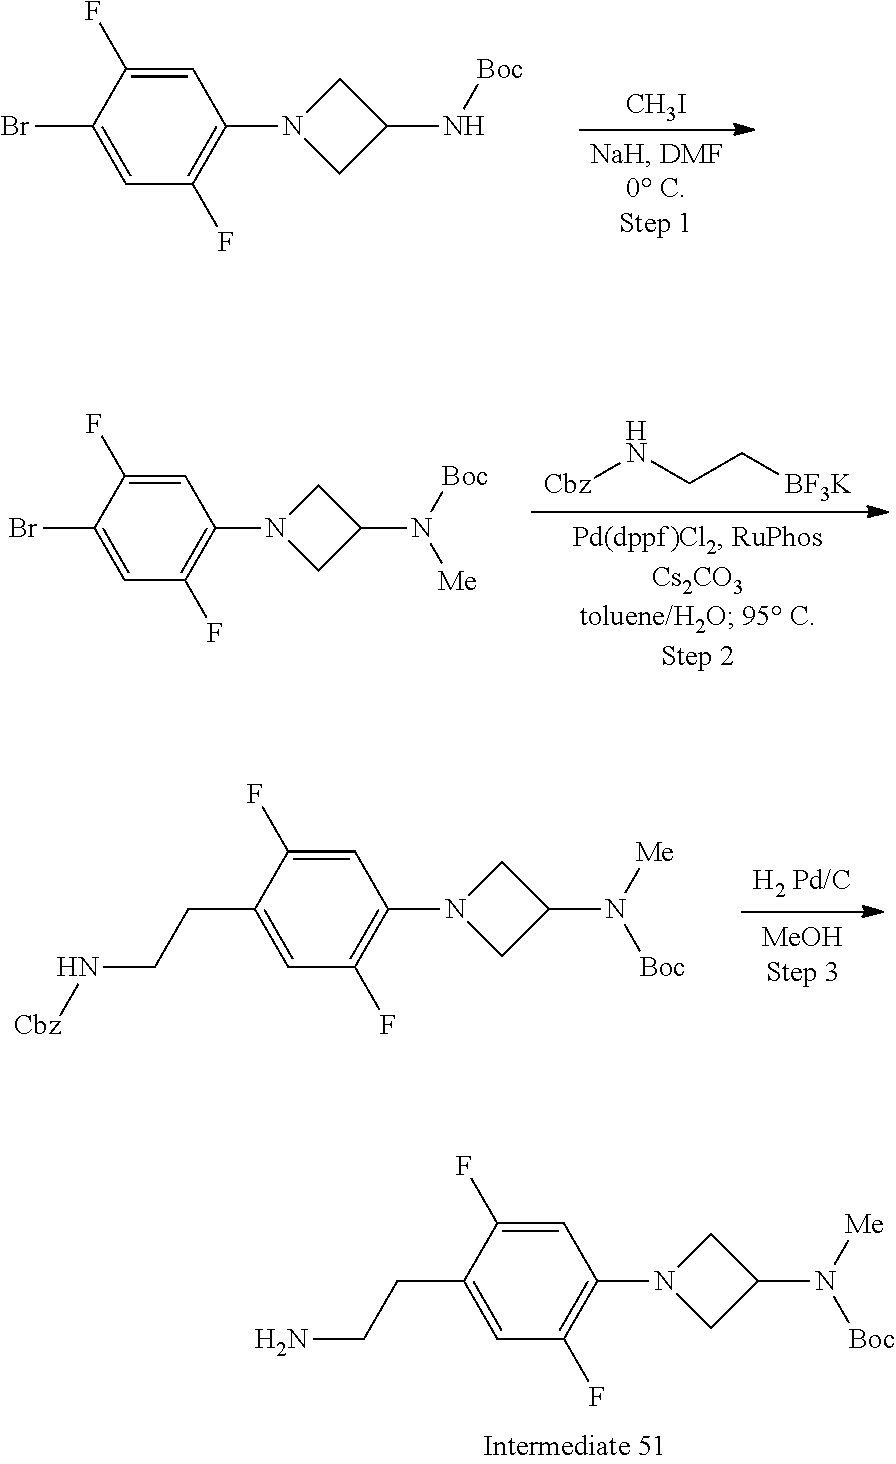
C1=C(F)C(Br)=CC(F)=C1N1CC(N[Boc])C1.[CH3I].[Cbz]NCC[BF3K].C1=C(F)C(Br)=CC(F)=C1N1CC(N([Boc])[Me])C1.C1=C(F)C(CCN[Cbz])=CC(F)=C1N1CC(N([Me])[Boc])C1.C1=C(F)C(CCN)=CC(F)=C1N1CC(N([Me])[Boc])C1
